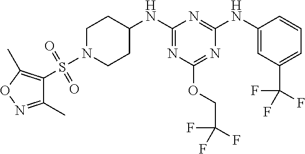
C1CC(NC2=NC(OCC(F)(F)F)=NC(NC3=CC(C(F)(F)F)=CC=C3)=N2)CCN1S(C1=C(C)ON=C1C)(=O)=O
